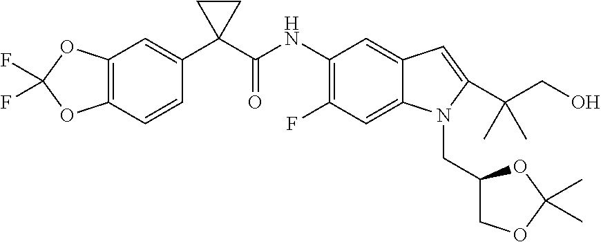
C12=C(C=CC(C3(C(NC4=C(F)C=C5C(=C4)C=C(C(CO)(C)C)N5CC4COC(C)(C)O4)=O)CC3)=C1)OC(F)(F)O2
